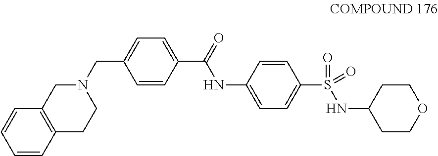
C1=C(CN2CC3=C(CC2)C=CC=C3)C=CC(C(=O)NC2=CC=C(S(=O)(NC3CCOCC3)=O)C=C2)=C1
